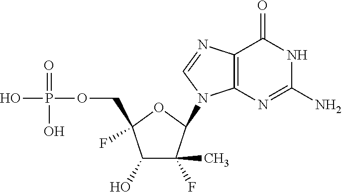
C1(O)C(F)(C)C(N2C3=C(C(=O)NC(N)=N3)N=C2)OC1(F)COP(O)(=O)O
